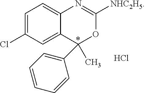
C1(C2(C)C3=CC(Cl)=CC=C3N=C([NHC2H5])O2)=CC=CC=C1.Cl
